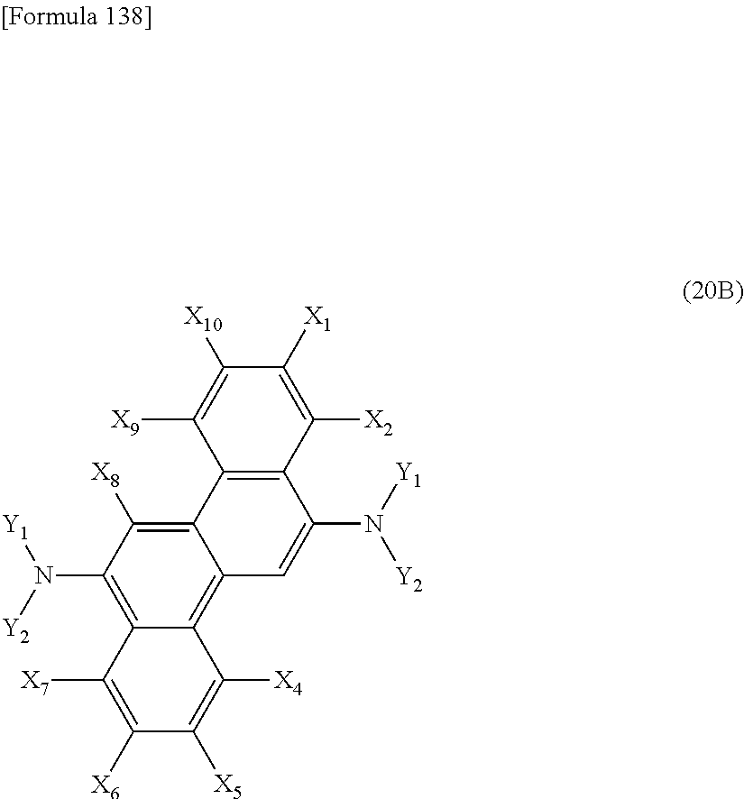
C12=C3C(=C([X8])C(N([Y1])[Y2])=C1C([X7])=C([X6])C([X5])=C2[X4])C1=C(C(N([Y2])[Y1])=C3)C([X2])=C([X1])C([X10])=C1[X9]
